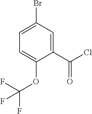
C1=C(Br)C=C(C(Cl)=O)C(OC(F)(F)F)=C1
